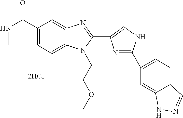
[2HCl].C1(C(NC)=O)=CC=C2C(=C1)N=C(C1=CNC(C3=CC=C4C(=C3)NN=C4)=N1)N2CCOC
